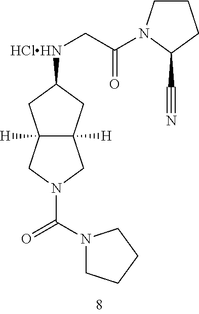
C12([H])C([H])(CC([HClHN]CC(=O)N3CCCC3C#N)C1)CN(C(=O)N1CCCC1)C2
